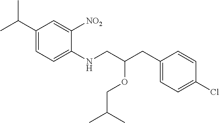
C1(C(C)C)=CC=C(NCC(CC2=CC=C(Cl)C=C2)OCC(C)C)C([NO2])=C1
